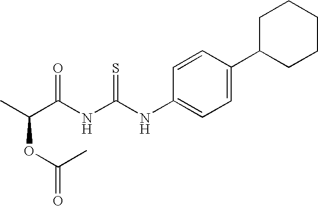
O(C(C(NC(NC1=CC=C(C2CCCCC2)C=C1)=S)=O)C)C(=O)C
